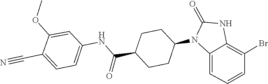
C1(=O)NC2=C(Br)C=CC=C2N1C1CCC(C(NC2=CC=C(C#N)C(OC)=C2)=O)CC1
